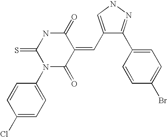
C1(=O)NC(=S)N(C2=CC=C(Cl)C=C2)C(=O)C1=CC1=CNN=C1C1=CC=C(Br)C=C1
